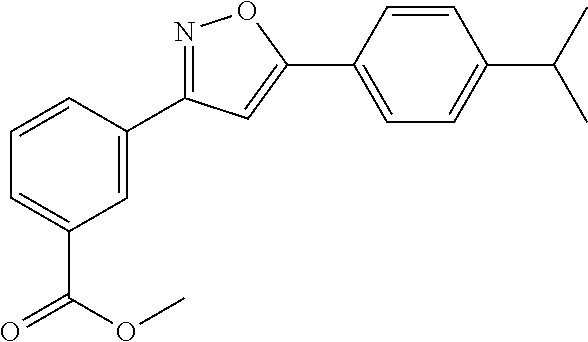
N1=C(C2=CC(C(=O)OC)=CC=C2)C=C(C2=CC=C(C(C)C)C=C2)O1
